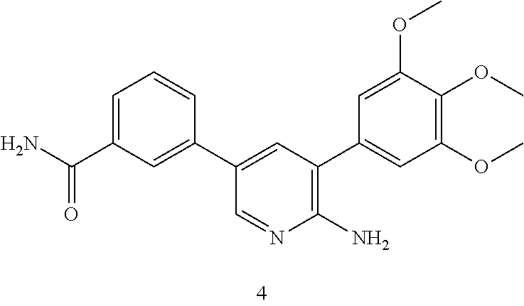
C1=C(C(N)=O)C=C(C2=CC(C3=CC(OC)=C(OC)C(OC)=C3)=C(N)N=C2)C=C1
